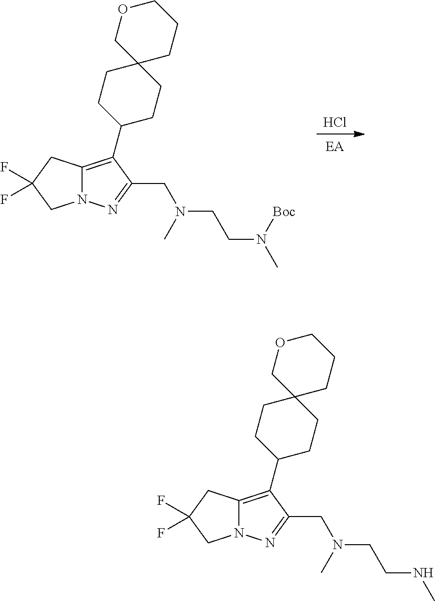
[EA].Cl.C12=C(C3CCC4(CC3)CCCOC4)C(CN(CCN(C)[Boc])C)=NN1CC(F)(F)C2.C12=C(C3CCC4(CC3)CCCOC4)C(CN(CCNC)C)=NN1CC(F)(F)C2
